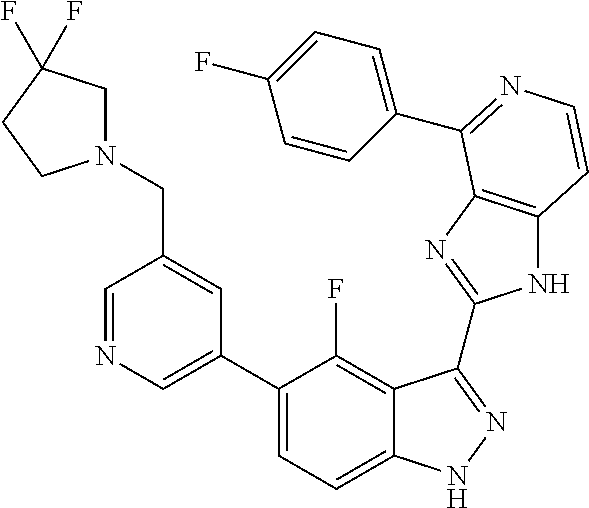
C1=C(C2=CC=C3C(=C2F)C(C2=NC4=C(N2)C=CN=C4C2=CC=C(F)C=C2)=NN3)C=C(CN2CC(F)(F)CC2)C=N1
